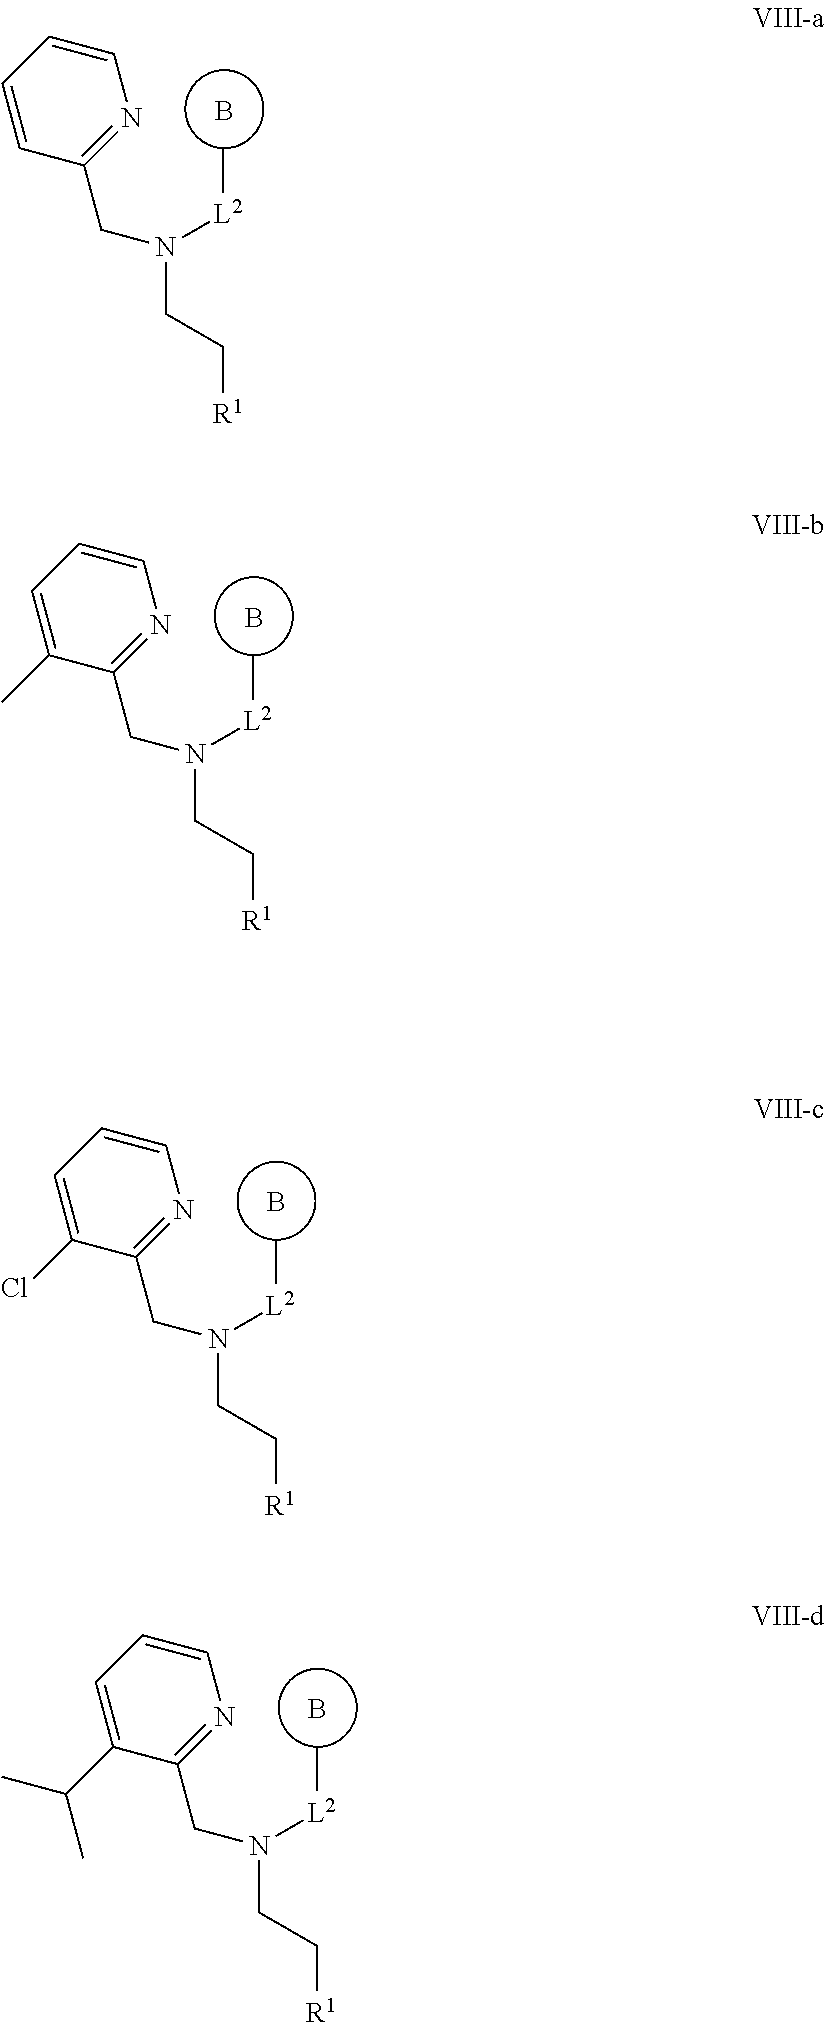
C1=CC=CC(CN(CC[R1])[L2]C)=N1.B.C1=CC=C(C)C(CN(CC[R1])[L2]C)=N1.B.C1=CC=C(Cl)C(CN(CC[R1])[L2]C)=N1.B.C1=CC=C(C(C)C)C(CN(CC[R1])[L2]C)=N1.B
